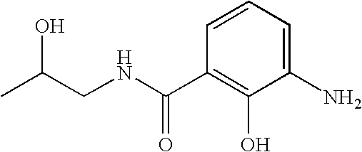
CC(CNC(C1=C(O)C(N)=CC=C1)=O)O
